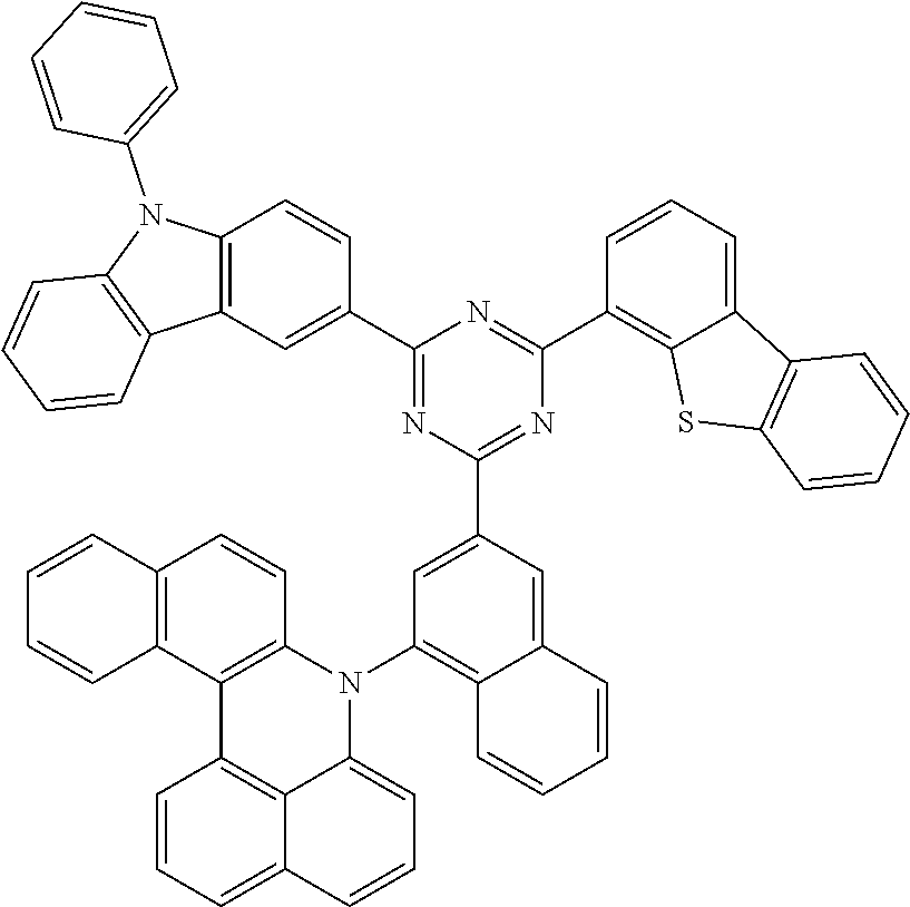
C1(C2=NC(C3=C4C(=CC=C3)C3=C(S4)C=CC=C3)=NC(C3=CC4=C(C=C3)N(C3=CC=CC=C3)C3=C4C=CC=C3)=N2)=CC(N2C3=C(C4=C5C2=CC=CC5=CC=C4)C2=C(C=C3)C=CC=C2)=C2C(=C1)C=CC=C2
